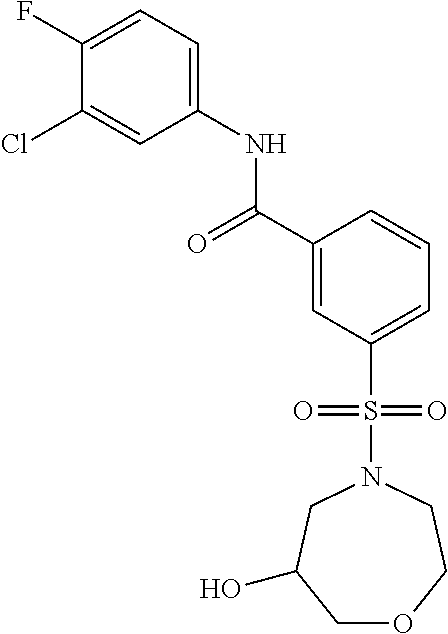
C1(F)=CC=C(NC(C2=CC(S(N3CC(O)COCC3)(=O)=O)=CC=C2)=O)C=C1Cl
